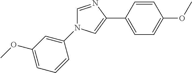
C1=NC(C2=CC=C(OC)C=C2)=CN1C1=CC(OC)=CC=C1
